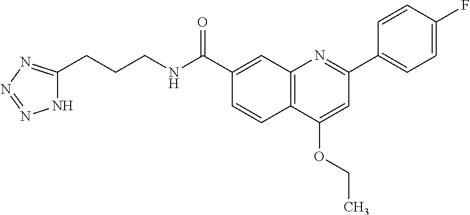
C1(C(NCCCC2=NN=NN2)=O)=CC2=C(C=C1)C(OCC)=CC(C1=CC=C(F)C=C1)=N2
